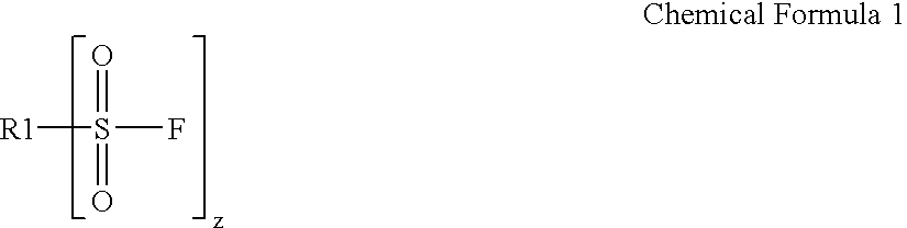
[R1]S(F)(=O)=O
